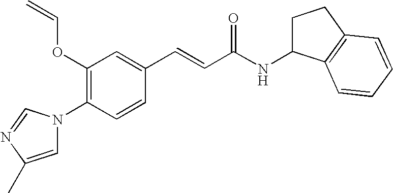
C1(OC=C)=C(N2C=C(C)N=C2)C=CC(C=CC(NC2CCC3=C2C=CC=C3)=O)=C1
